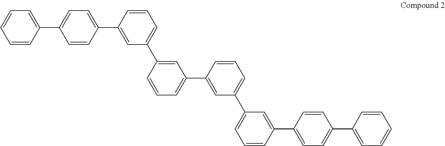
C1=CC(C2=CC=C(C3=CC(C4=CC(C5=CC(C6=CC=CC(C7=CC=C(C8=CC=CC=C8)C=C7)=C6)=CC=C5)=CC=C4)=CC=C3)C=C2)=CC=C1
